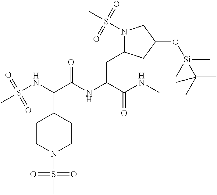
C1CN(S(=O)(=O)C)CCC1C(NS(C)(=O)=O)C(NC(C(NC)=O)CC1N(S(=O)(=O)C)CC(O[Si](C(C)(C)C)(C)C)C1)=O
